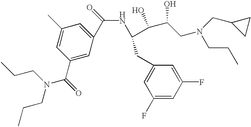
C1(C)=CC(C(=O)N(CCC)CCC)=CC(C(=O)NC(C(C(CN(CCC)CC2CC2)O)O)CC2=CC(F)=CC(F)=C2)=C1
